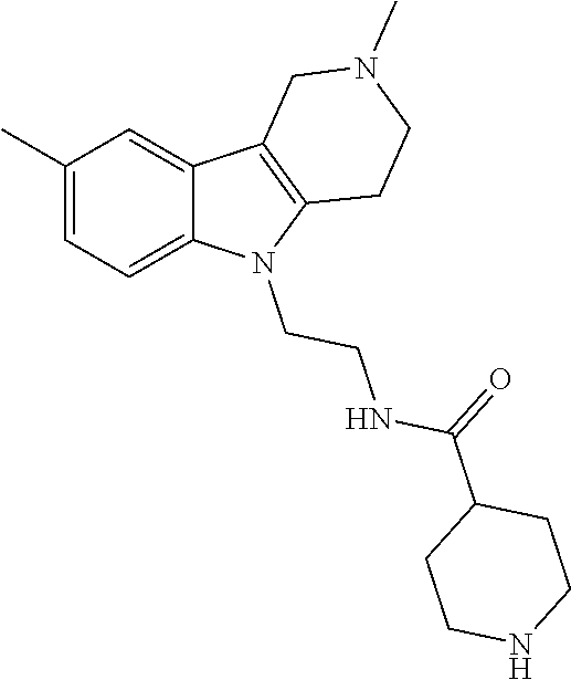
C1(C)=CC=C2C(=C1)C1=C(N2CCNC(C2CCNCC2)=O)CCN(C)C1
